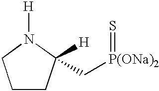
C1CC(C[P(ONa)2]=S)([H])N([H])C1
